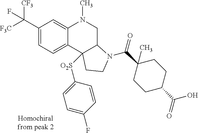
C1(C([F3C])([CF3])F)=CC=C2C(=C1)N(C)CC1C2([O2S]C2=CC=C(F)C=C2)CCN1C(=O)C1(C)CCC(C(=O)O)CC1
